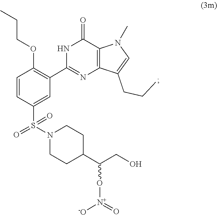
[N+](=O)(OC(C1CCN(S(=O)(=O)C2=CC(C3=NC4=C(C(=O)N3)N(C)C=C4CCC)=C(OCCC)C=C2)CC1)CO)[-O]
